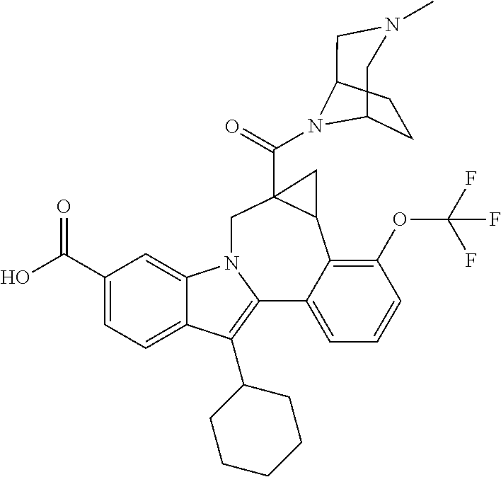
C1(C(O)=O)=CC=C2C(=C1)N1C(=C2C2CCCCC2)C2=CC=CC(OC(F)(F)F)=C2C2C(C(=O)N3C4CCC3CN(C)C4)(C1)C2
